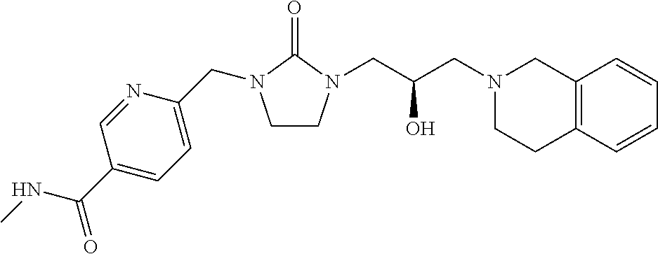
C1CN(CC(CN2CCC3=C(C2)C=CC=C3)O)C(=O)N1CC1=CC=C(C(NC)=O)C=N1
